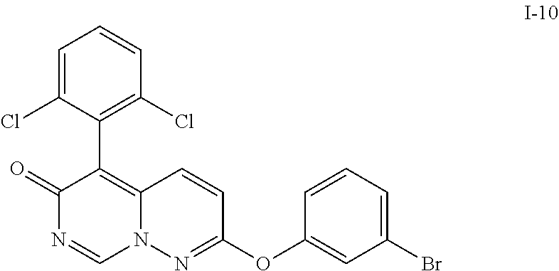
C1(C2=C3N(C=NC2=O)N=C(OC2=CC(Br)=CC=C2)C=C3)=C(Cl)C=CC=C1Cl
